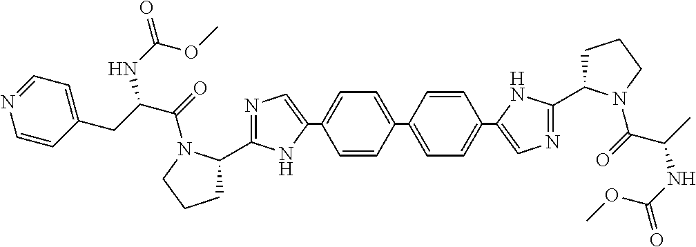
C1=CC(C2=CC=C(C3=CN=C(C4CCCN4C(=O)C(CC4=CC=NC=C4)NC(=O)OC)N3)C=C2)=CC=C1C1=CN=C(C2CCCN2C(=O)C(C)NC(OC)=O)N1
